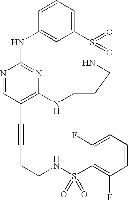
C1=CC=C2C=C1NC1=NC(=C(C#CCCNS(C3=C(F)C=CC=C3F)(=O)=O)C=N1)NCCCNS2(=O)=O
